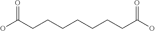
OC(CCCCCCCC(O)=O)=O
